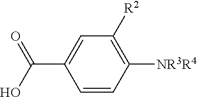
C(C1=CC([R2])=C([NR3R4])C=C1)(O)=O
